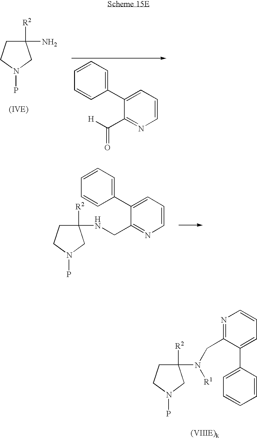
C1([R2])(NCC2=NC=CC=C2C2=CC=CC=C2)CCN(P)C1.C1([R2])(N)CCN(P)C1.[H]C(C1=NC=CC=C1C1=CC=CC=C1)=O.C1([R2])(N([R1])CC2=NC=CC=C2C2=CC=CC=C2)CCN(P)C1
